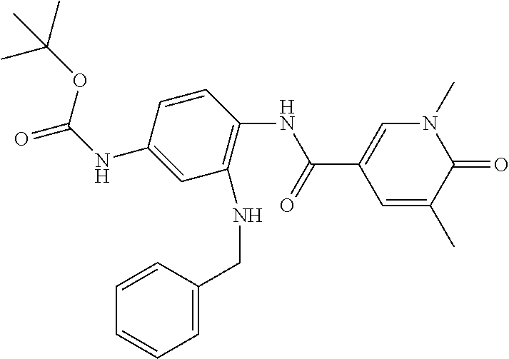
N1(C)C=C(C(=O)NC2=C(NCC3=CC=CC=C3)C=C(NC(=O)OC(C)(C)C)C=C2)C=C(C)C1=O
